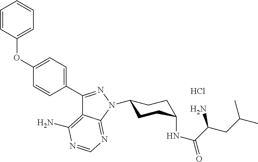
C1=CC(OC2=CC=C(C3=NN(C4CCC(NC(C(CC(C)C)N)=O)CC4)C4=NC=NC(N)=C34)C=C2)=CC=C1.Cl
